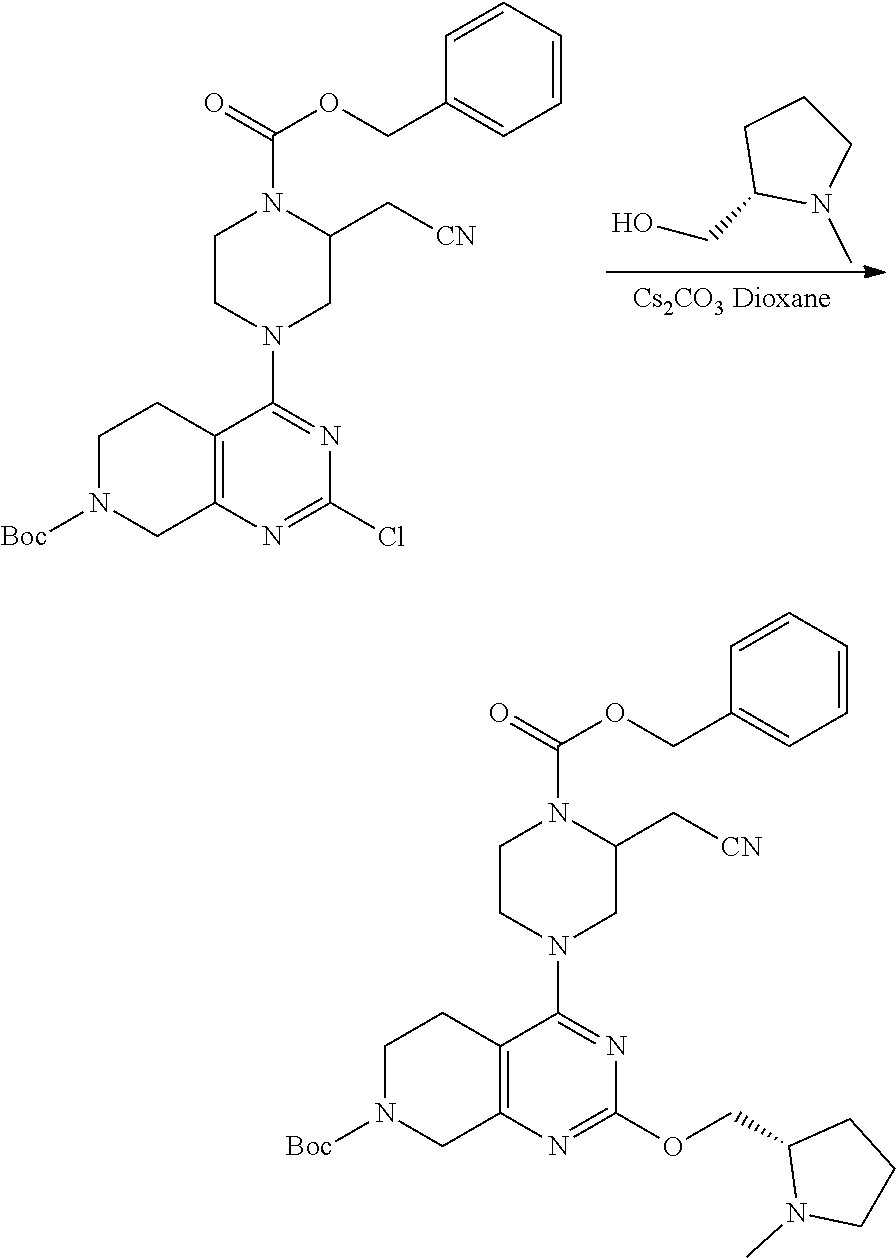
C12=C(N=C(Cl)N=C1N1CC(C[CN])N(C(=O)OCC3=CC=CC=C3)CC1)CN([Boc])CC2.C1(CO)N(C)CCC1.C12=C(N=C(OCC3N(C)CCC3)N=C1N1CC(C[CN])N(C(=O)OCC3=CC=CC=C3)CC1)CN([Boc])CC2
